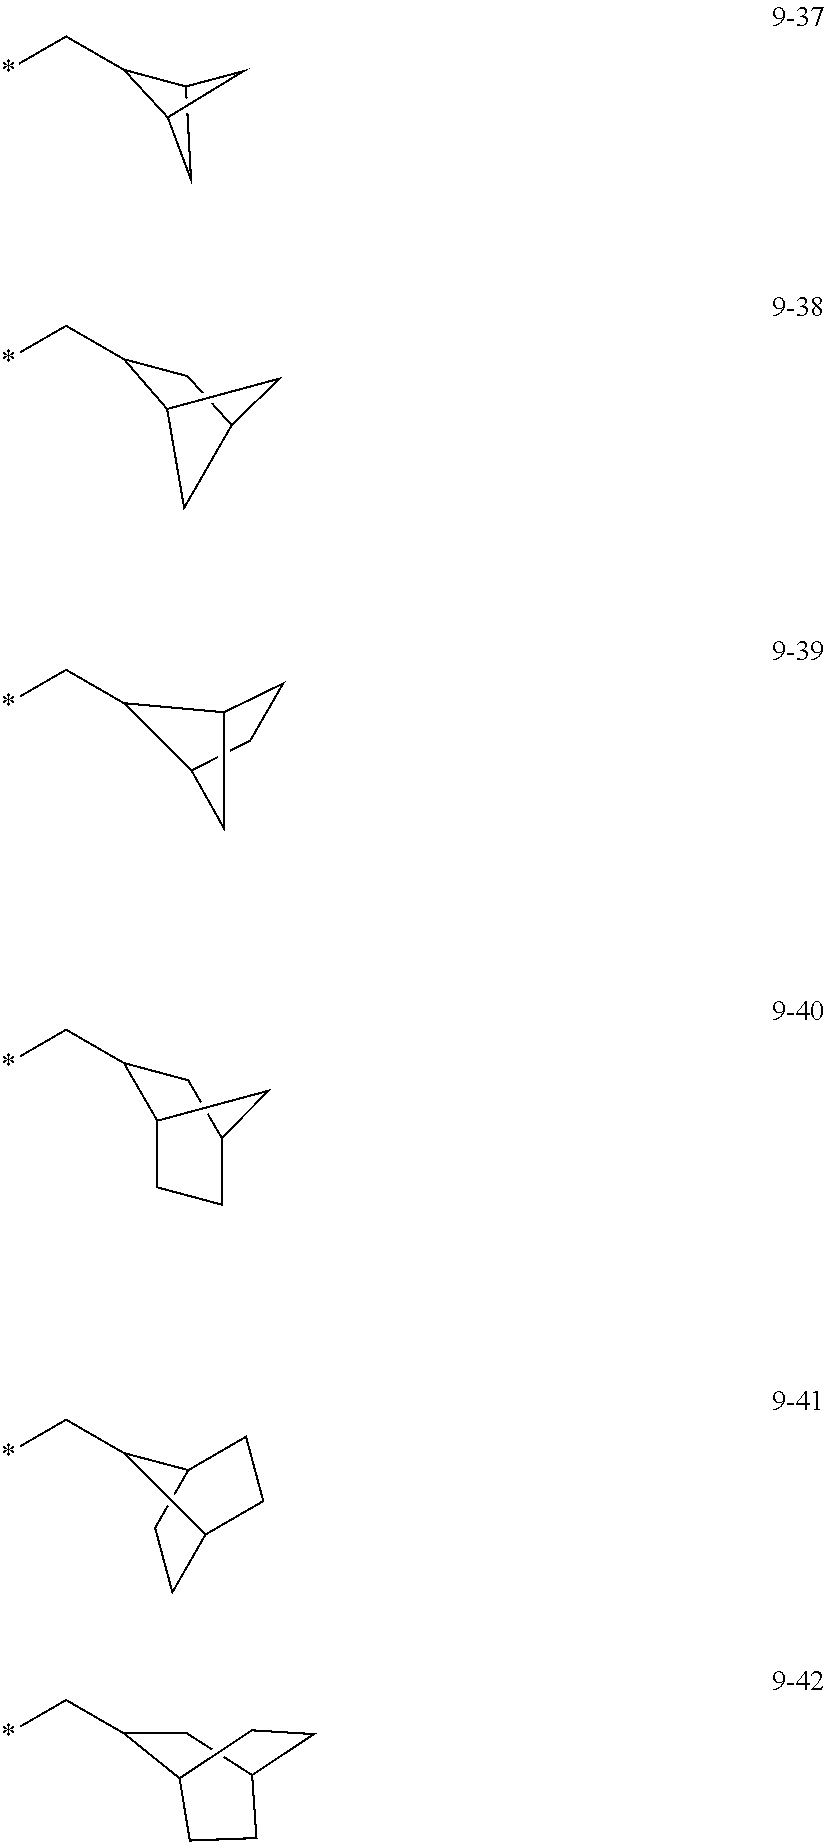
*CC1C2CC1C2.C12CC(CC1C*)C2.C12CCC(C1)C2C*.*CC1C2CCC(C1)C2.C1C2CCC(C1)C2C*.C1C2CC(C*)C(C1)CC2
